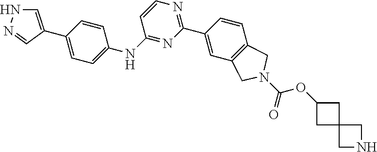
C1(C2=NC=CC(NC3=CC=C(C4=CNN=C4)C=C3)=N2)=CC2=C(C=C1)CN(C(=O)OC1CC3(C1)CNC3)C2
